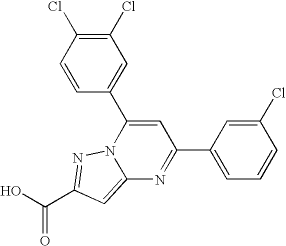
O=C(O)C1=NN2C(=C1)N=C(C1=CC=CC(Cl)=C1)C=C2C1=CC(Cl)=C(Cl)C=C1
